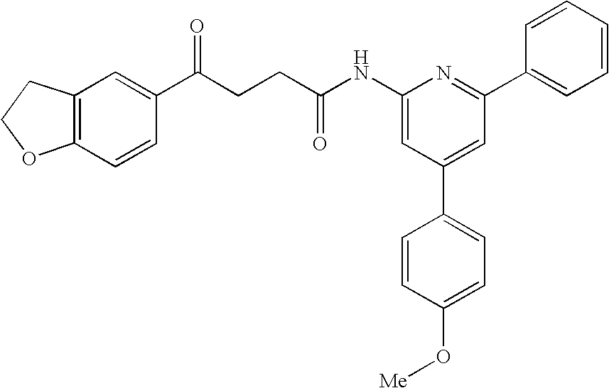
C1(NC(CCC(C2=CC3=C(C=C2)OCC3)=O)=O)=CC(C2=CC=C(O[Me])C=C2)=CC(C2=CC=CC=C2)=N1
